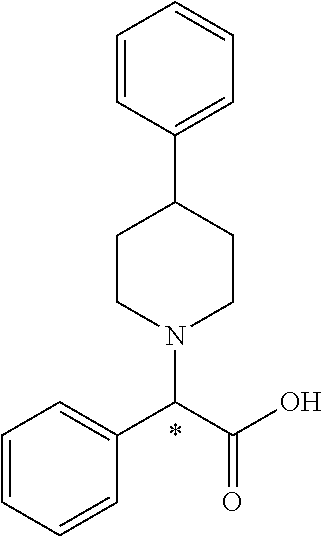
C1CN(C(C(O)=O)C2=CC=CC=C2)CCC1C1=CC=CC=C1
